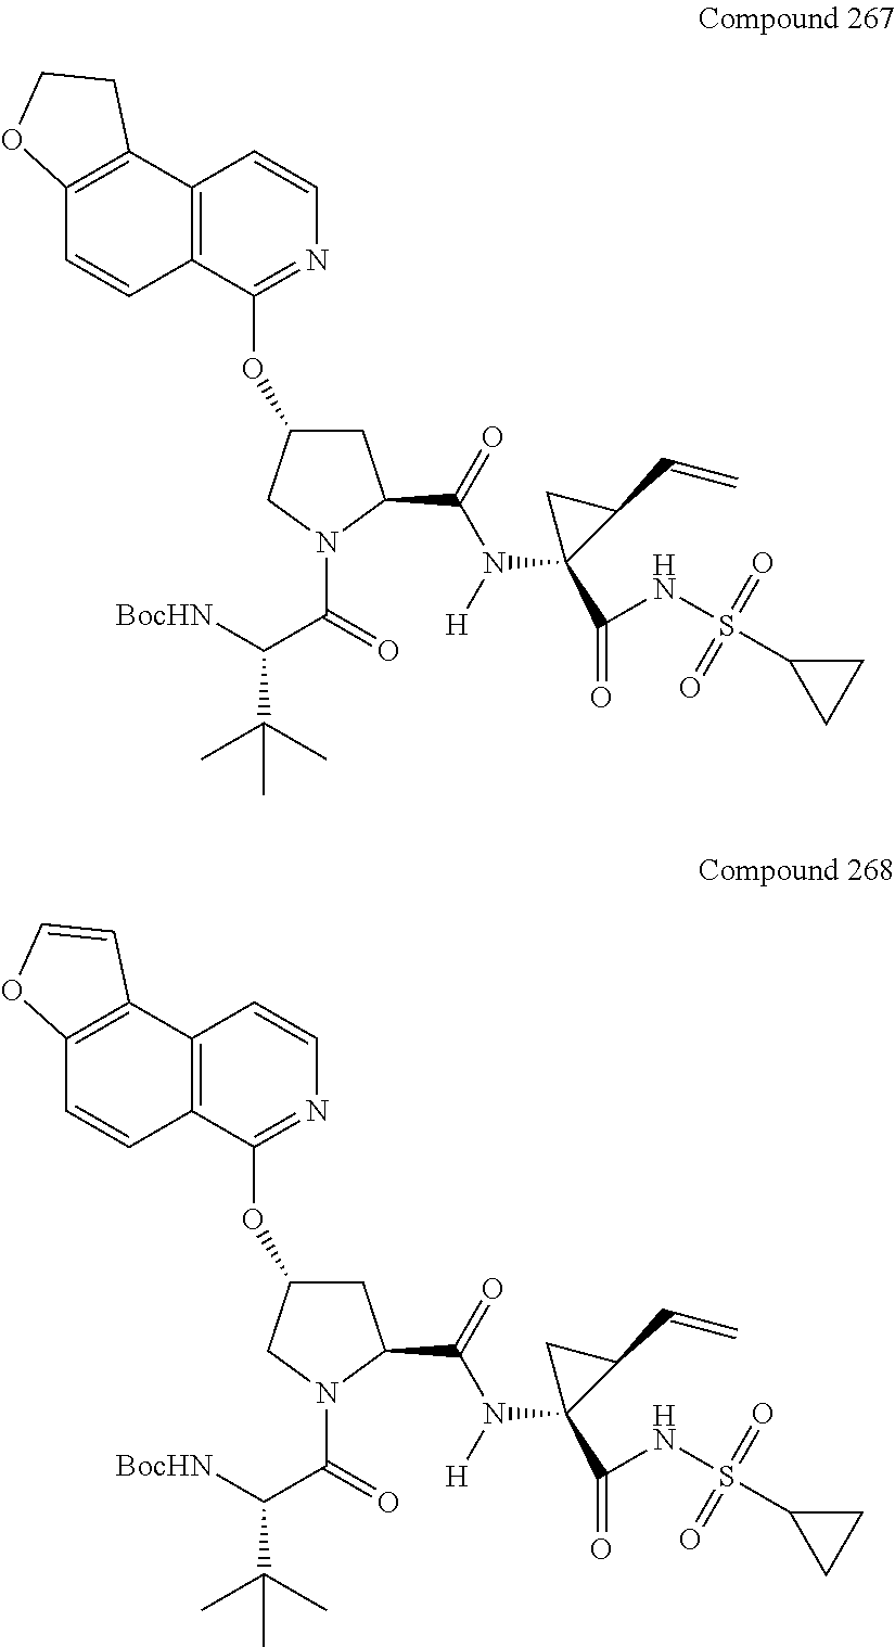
C12=C(C(OC3CC(C(=O)N(C4(C(=O)NS(C5CC5)(=O)=O)C(C=C)C4)[H])N(C(=O)C([BocHN])C(C)(C)C)C3)=NC=C1)C=CC1=C2CCO1.C12=C(C(OC3CC(C(=O)N(C4(C(=O)NS(C5CC5)(=O)=O)C(C=C)C4)[H])N(C(=O)C([BocHN])C(C)(C)C)C3)=NC=C1)C=CC1=C2C=CO1
